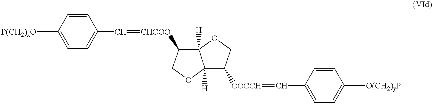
[P(CH2)xO]C1=CC=C(C=[CHCOO]C2C3([H])C([H])(OC2)C([OOCCH]=CC2=CC=C([O(CH2)yP])C=C2)CO3)C=C1
